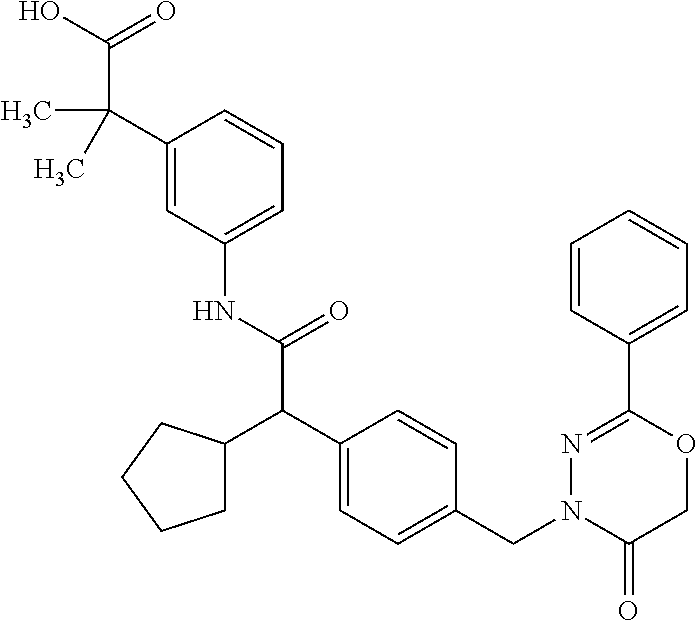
C1(NC(=O)C(C2=CC=C(CN3C(=O)COC(C4=CC=CC=C4)=N3)C=C2)C2CCCC2)=CC=CC(C(C)(C(O)=O)C)=C1
